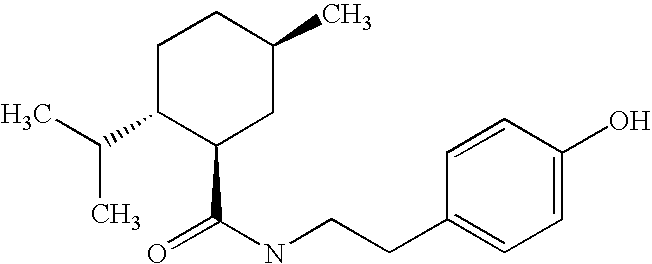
CC(C1C(C(NCCC2=CC=C(O)C=C2)=O)CC(C)CC1)C
